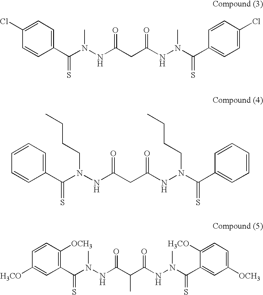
C1(C(N(NC(CC(NN(C)C(=S)C2=CC=C(Cl)C=C2)=O)=O)C)=S)=CC=C(Cl)C=C1.C1(C(N(NC(CC(NN(CCCC)C(=S)C2=CC=CC=C2)=O)=O)CCCC)=S)=CC=CC=C1.C1(C(N(NC(=O)C(C(NN(C)C(=S)C2=CC([OCH3])=CC=C2[H3CO])=O)C)C)=S)=C([OCH3])C=CC([H3CO])=C1
